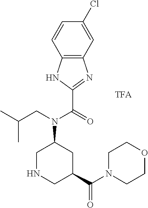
C12=C(C=C(Cl)C=C1)N=C(C(N(C1CNCC(C(=O)N3CCOCC3)C1)CC(C)C)=O)N2
